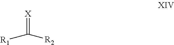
[R1]C([R2])=[X]
